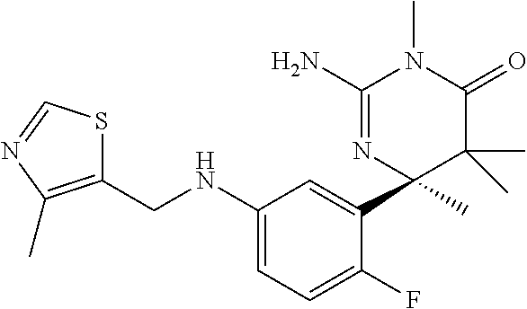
C1(NCC2=C(C)N=CS2)=CC=C(F)C(C2(C)C(C)(C)C(=O)N(C)C(N)=N2)=C1
